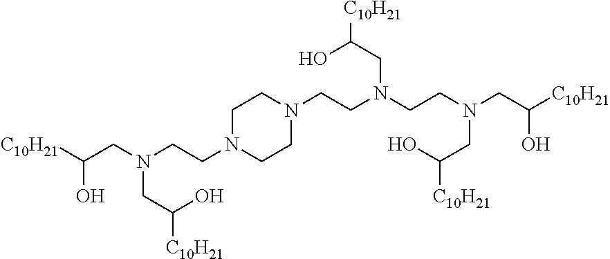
[C10H21]C(CN(CCN1CCN(CCN(CCN(CC([C10H21])O)CC(O)[C10H21])CC([C10H21])O)CC1)CC([C10H21])O)O
